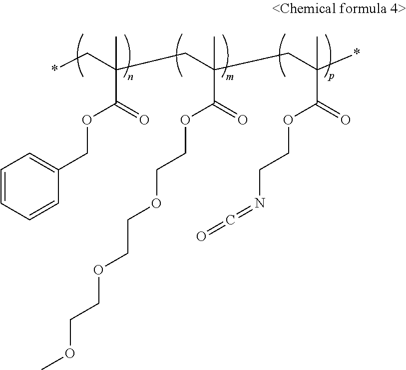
*CC(CC(C)(C(=O)OCCOCCOCCOC)CC(*)(C)C(=O)OCCN=C=O)(C)C(=O)OCC1=CC=CC=C1
